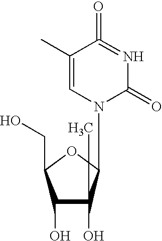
N1=C(=O)C(C)=CN(C2OC(CO)C(O)C2(O)C)C1=O
